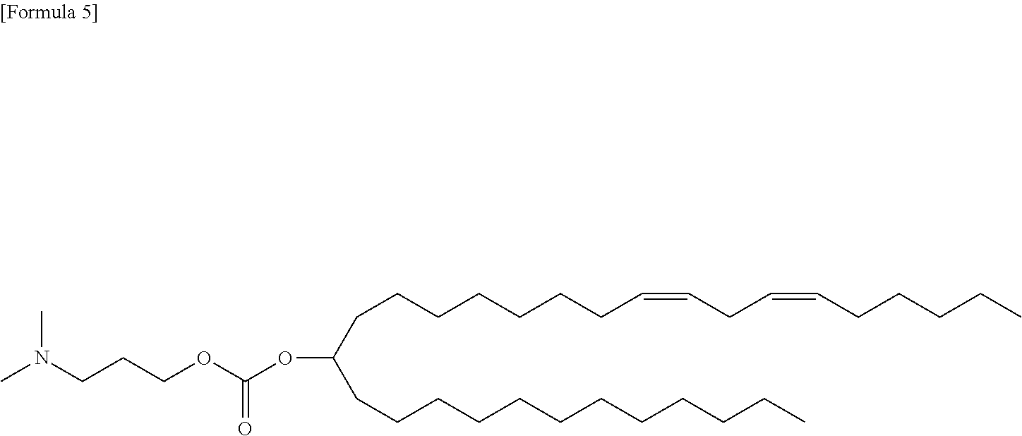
CN(CCCOC(OC(CCCCCCCC=CCC=CCCCCC)CCCCCCCCCCCC)=O)C
